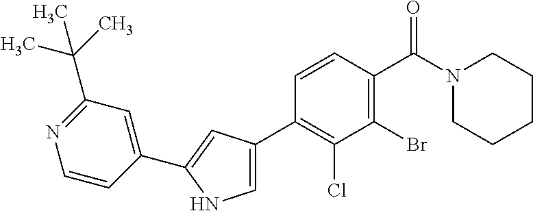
C1(C2=CC(C3=C(Cl)C(Br)=C(C(N4CCCCC4)=O)C=C3)=CN2)=CC(C(C)(C)C)=NC=C1
